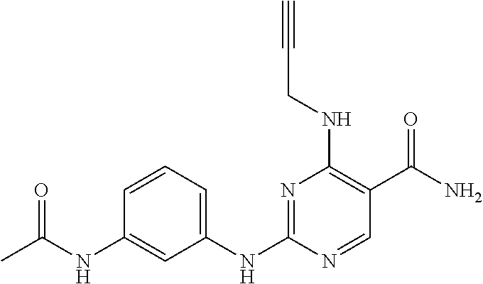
C1(NC2=NC(NCC#C)=C(C(N)=O)C=N2)=CC=CC(NC(C)=O)=C1
